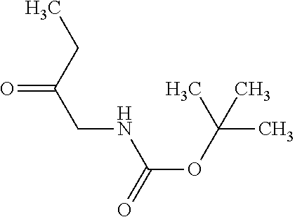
C(NC(OC(C)(C)C)=O)C(CC)=O
